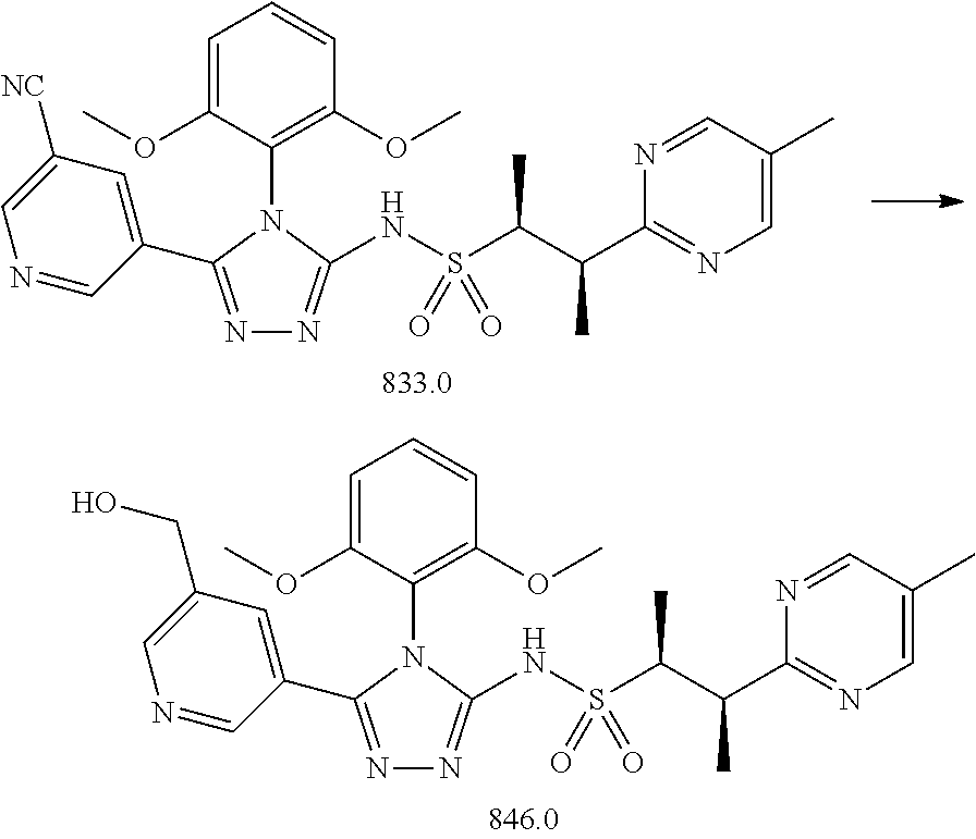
C1=C(OC)C(N2C(C3=CC([NC])=CN=C3)=NN=C2NS(=O)(=O)C(C(C)C2=NC=C(C)C=N2)C)=C(OC)C=C1.C1=C(OC)C(N2C(C3=CC(CO)=CN=C3)=NN=C2NS(=O)(=O)C(C(C)C2=NC=C(C)C=N2)C)=C(OC)C=C1
